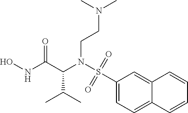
N(C(C(N(S(C1=CC=C2C(=C1)C=CC=C2)(=O)=O)CCN(C)C)C(C)C)=O)O
